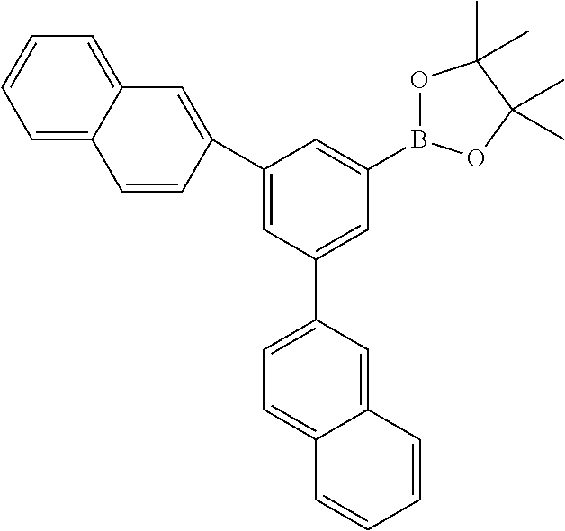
C12=CC=CC=C1C=CC(C1=CC(C3=CC=C4C(=C3)C=CC=C4)=CC(B3OC(C)(C)C(C)(C)O3)=C1)=C2
